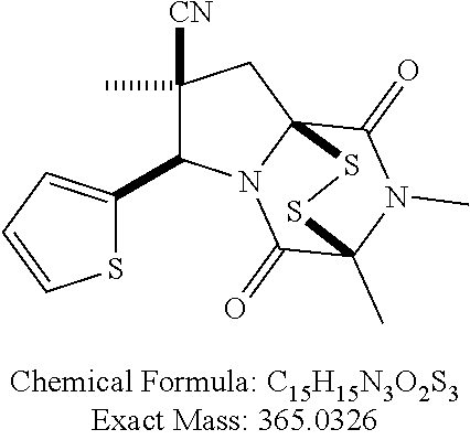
S1C(C2C([CN])(C)CC34C(=O)N(C)C(C)(C(=O)N23)SS4)=CC=C1
